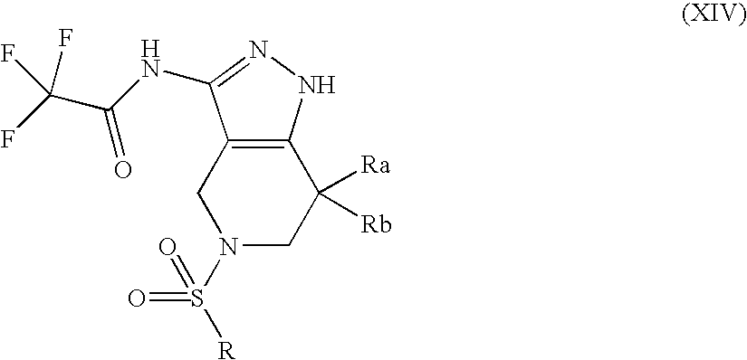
C12=C(NN=C1NC(C(F)(F)F)=O)C([Ra])([Rb])CN(S([R])(=O)=O)C2
